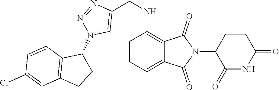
C1=CC=C2C(=C1NCC1=CN(C3C4=C(CC3)C=C(Cl)C=C4)N=N1)C(=O)N(C1C(=O)NC(=O)CC1)C2=O
